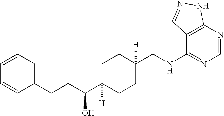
C1(CCC(C2([H])CCC(CNC3=NC=NC4=C3C=NN4)([H])CC2)O)=CC=CC=C1
